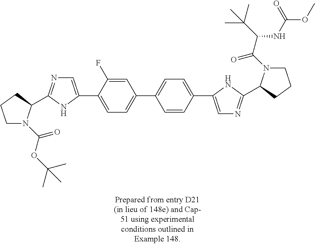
C1N(C(OC(C)(C)C)=O)C(C2=NC=C(C3=CC=C(C4=CC=C(C5=CN=C(C6N(C(C(C(C)(C)C)NC(OC)=O)=O)CCC6)N5)C=C4)C=C3F)N2)CC1
